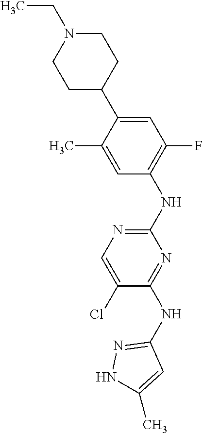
CCN1CCC(C2=CC(F)=C(NC3=NC=C(Cl)C(NC4=NNC(C)=C4)=N3)C=C2C)CC1
